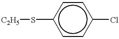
[C2H5]Sc1ccc(Cl)cc1
